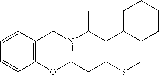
CSCCCOC1=C(CNC(CC2CCCCC2)C)C=CC=C1
